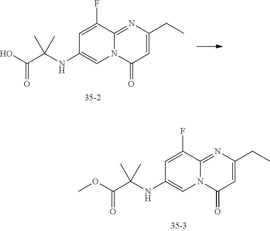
C1=C(F)C2=NC(CC)=CC(=O)N2C=C1NC(C(O)=O)(C)C.C1=C(F)C2=NC(CC)=CC(=O)N2C=C1NC(C(OC)=O)(C)C
